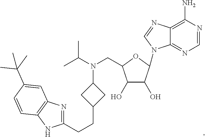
C1(O)C(O)C(N2C3=NC=NC(N)=C3N=C2)OC1CN(C(C)C)C1CC(CCC2=NC3=C(N2)C=CC(C(C)(C)C)=C3)C1
